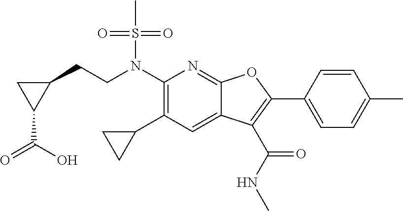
N(C1=C(C2CC2)C=C2C(=N1)OC(C1=CC=C(C)C=C1)=C2C(NC)=O)(S(C)(=O)=O)CCC1CC1C(O)=O
